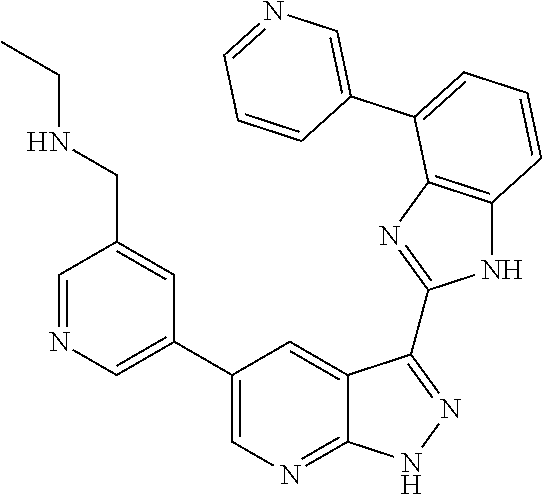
C1=C(C2=CC=CC3=C2N=C(C2=NNC4=NC=C(C5=CN=CC(CNCC)=C5)C=C42)N3)C=CC=N1
